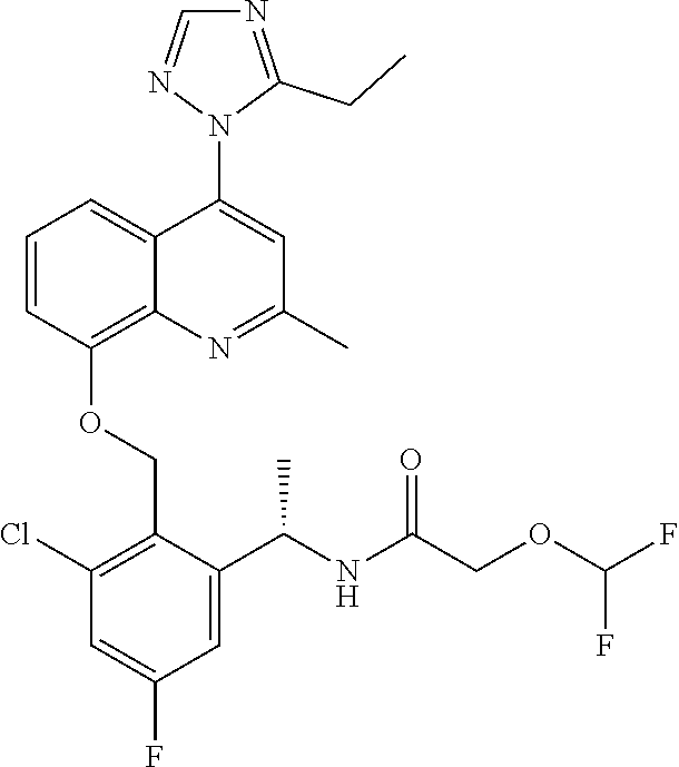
C1=CC(OCC2=C(Cl)C=C(F)C=C2C(NC(COC(F)F)=O)C)=C2C(=C1)C(N1C(CC)=NC=N1)=CC(C)=N2
